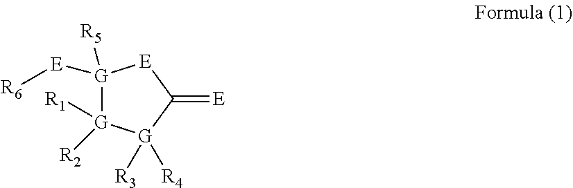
[G]1([E][R6])([R5])[G]([R1])([R2])[G]([R3])([R4])C(=[E])[E]1
